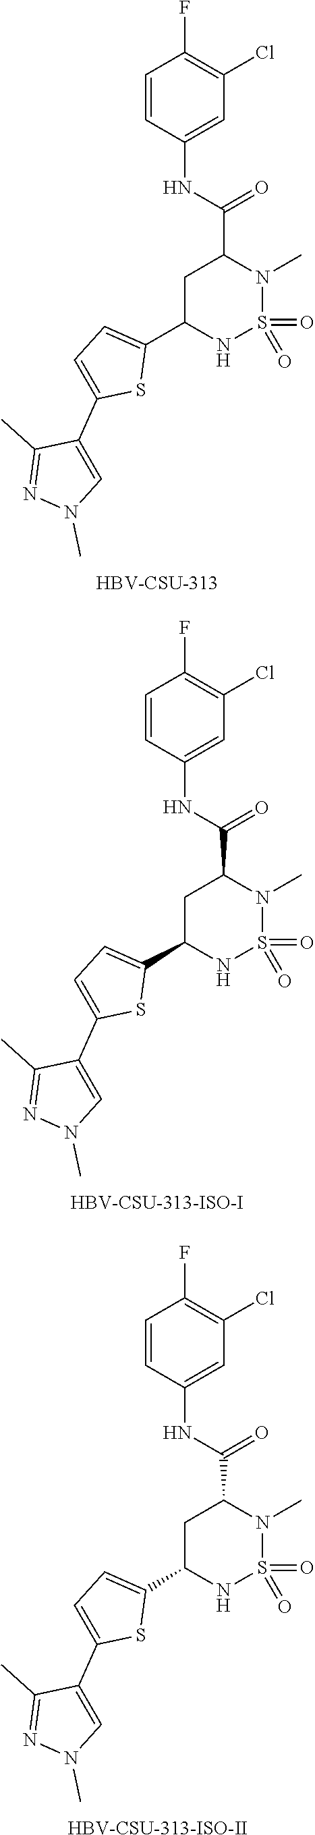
C1=CC(NC(C2CC(C3=CC=C(C4=CN(C)N=C4C)S3)NS(=O)(=O)N2C)=O)=CC(Cl)=C1F.[HBV-CSU-313].C1=CC(NC(C2CC(C3=CC=C(C4=CN(C)N=C4C)S3)NS(=O)(=O)N2C)=O)=CC(Cl)=C1F.[HBV-CSU-313-ISO-I].C1=CC(NC(C2CC(C3=CC=C(C4=CN(C)N=C4C)S3)NS(=O)(=O)N2C)=O)=CC(Cl)=C1F.[HBV-CSU-313-ISO-II]
